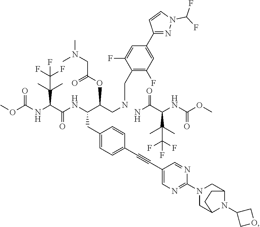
O(C(NC(C(NC(C(CNCC1=C(F)C=C(C2=NN(C(F)F)C=C2)C=C1F)OC(CN(C)C)=O)CC1=CC=C(C#CC2=CN=C(N3CC4N(C5COC5)C(C3)CC4)N=C2)C=C1)=O)C(C)(C)C(F)(F)F)=O)C.NC(C(NC(OC)=O)C(C)(C)C(F)(F)F)=O
